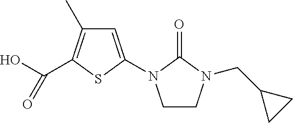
C1=C(N2CCN(CC3CC3)C2=O)SC(C(O)=O)=C1C
